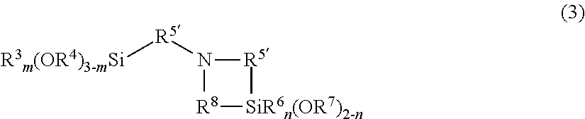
[R3m(OR4)3-mSi][R5]N1[R8][SiR6n(OR7)2-n][R5]1
